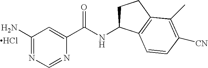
Cl.C1(N)=NC=NC(C(NC2CCC3=C2C=CC([CN])=C3C)=O)=C1
